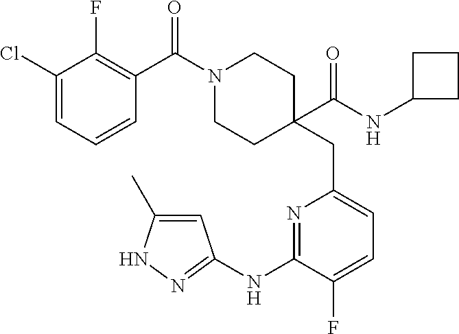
C1(Cl)=CC=CC(C(=O)N2CCC(CC3=CC=C(F)C(NC4=NNC(C)=C4)=N3)(C(NC3CCC3)=O)CC2)=C1F
